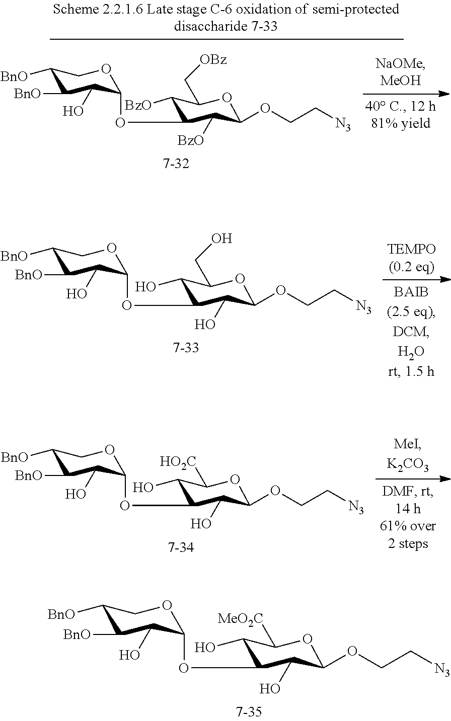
C1([BnO])C([BnO])C(O)C(OC2C(O)C(CO)OC(OCC[N3])C2O)OC1.C1([BnO])C([BnO])C(O)C(OC2C(O)C([HO2C])OC(OCC[N3])C2O)OC1.C1([BnO])C([BnO])C(O)C(OC2C(O)C([MeO2C])OC(OCC[N3])C2O)OC1.C1([BnO])C([BnO])C(O)C(OC2C([BzO])C(C[OBz])OC(OCC[N3])C2[BzO])OC1
